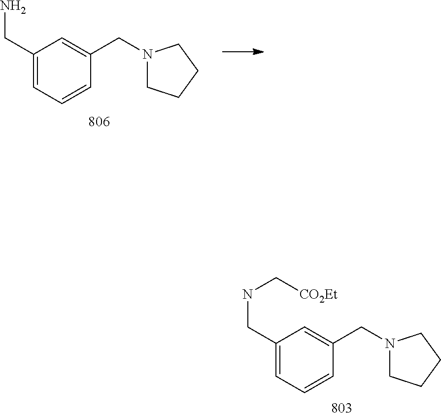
C1(CNC[CO2Et])=CC=CC(CN2CCCC2)=C1.C1(CN)=CC=CC(CN2CCCC2)=C1
